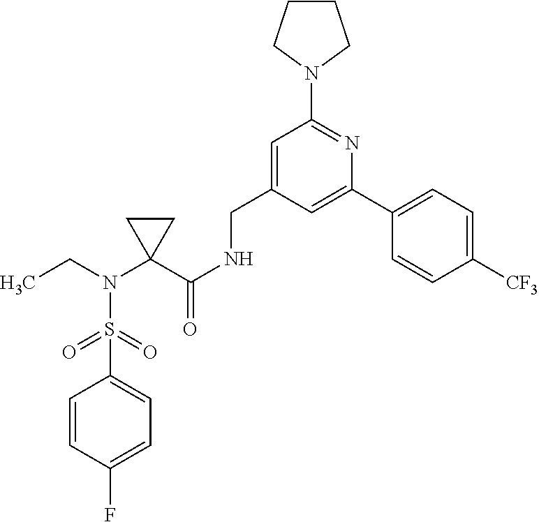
CCN(C1(C(NCC2=CC(N3CCCC3)=NC(C3=CC=C([CF3])C=C3)=C2)=O)CC1)S(=O)(=O)C1=CC=C(F)C=C1
